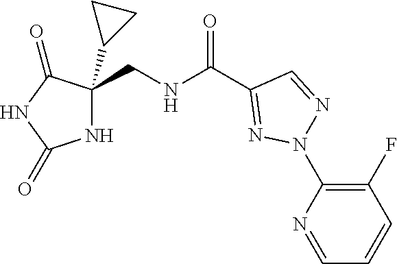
N1=CC=CC(F)=C1N1N=CC(C(NCC2(C3CC3)NC(=O)NC2=O)=O)=N1
